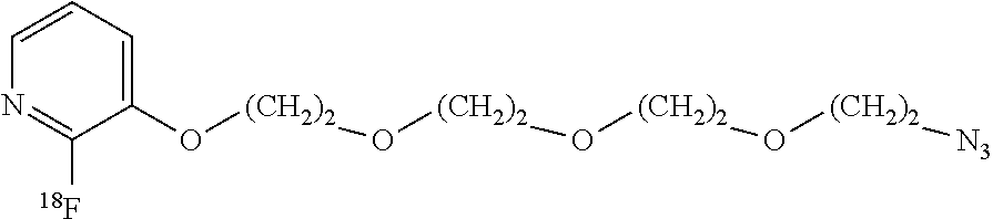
C1=CC=C(O[(CH2)2]O[(CH2)2]O[(CH2)2]O[(CH2)2][N3])C([18F])=N1
